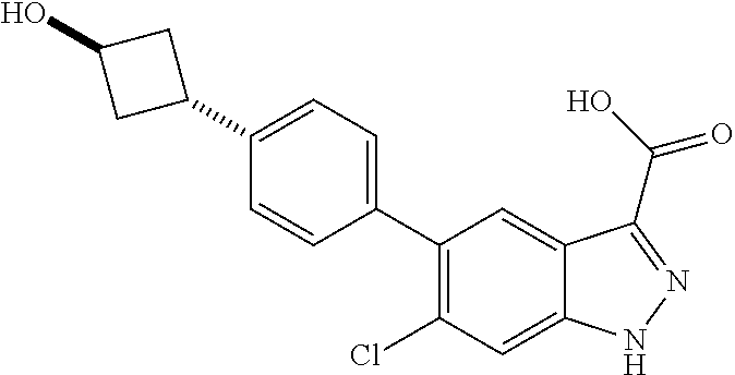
C1(C2=CC=C(C3CC(O)C3)C=C2)=C(Cl)C=C2C(=C1)C(C(=O)O)=NN2
